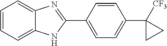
C1=CC=C2C(=C1)N=C(C1=CC=C(C3([CF3])CC3)C=C1)N2
